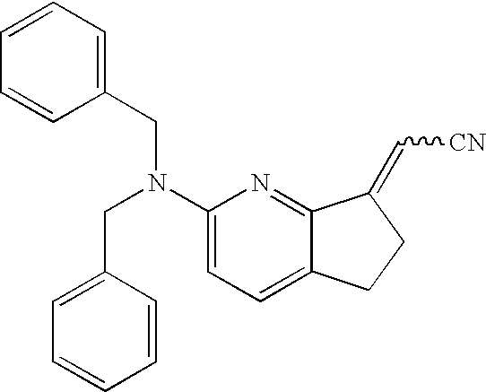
C1(N(CC2=CC=CC=C2)CC2=CC=CC=C2)=CC=C2C(=N1)C(=C[CN])CC2
